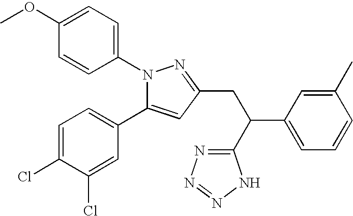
N1(C2=CC=C(OC)C=C2)C(C2=CC=C(Cl)C(Cl)=C2)=CC(CC(C2=CC=CC(C)=C2)C2=NN=NN2)=N1
